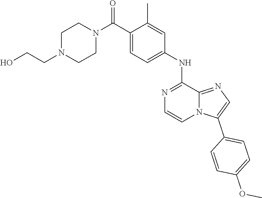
C1(C)=CC(NC2=NC=CN3C2=NC=C3C2=CC=C(OC)C=C2)=CC=C1C(N1CCN(CCO)CC1)=O
